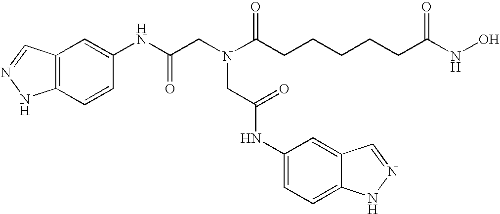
C12=C(C=CC(NC(CN(C(CCCCCC(NO)=O)=O)CC(NC3=CC=C4C(=C3)C=NN4)=O)=O)=C1)NN=C2
